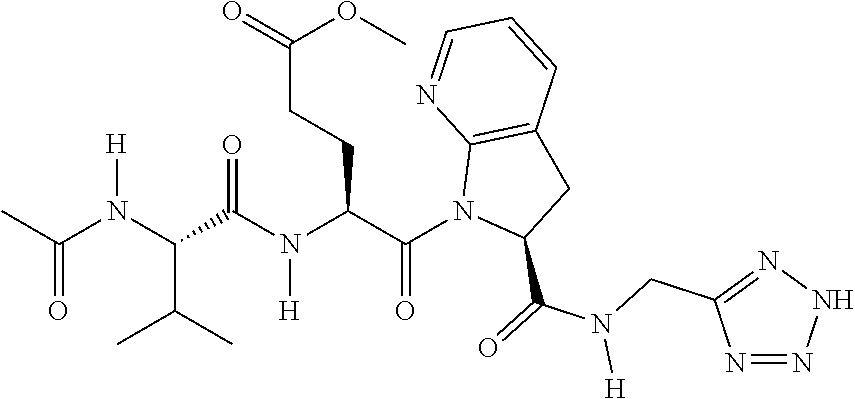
CC(N(C(C(C)C)C(N(C(C(N1C(C(=O)N(CC2=NNN=N2)[H])CC2=C1N=CC=C2)=O)CCC(=O)OC)[H])=O)[H])=O
